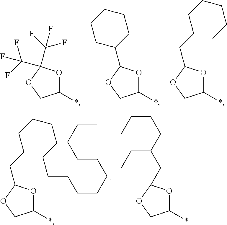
*C1OC(C(F)(F)F)(C(F)(F)F)OC1.*C1OC(C2CCCCC2)OC1.*C1OC(CCCCCCC)OC1.*C1OC(CCCCCCCCCCCCCCCCC)OC1.*C1OC(CC(CCCC)CC)OC1
